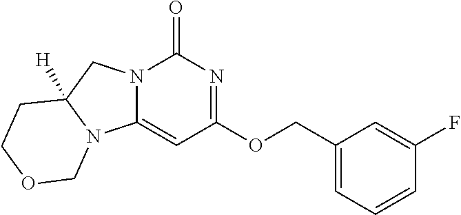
C1=CC=C(COC2=NC(=O)N3C(=C2)N2C([H])(C3)CCOC2)C=C1F
